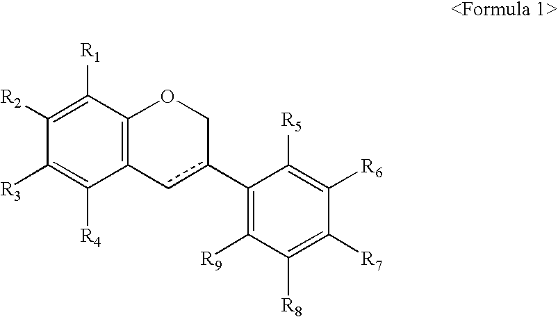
C1([R2])=C([R1])C2=C(C([R4])=C1[R3])cc(C1=C([R9])C([R8])=C([R7])C([R6])=C1[R5])CO2
